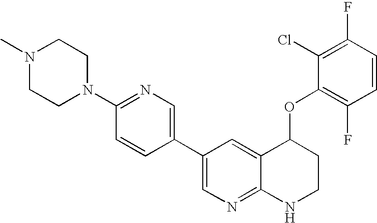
N1(C2=NC=C(C3=CN=C4C(=C3)C(OC3=C(F)C=CC(F)=C3Cl)CCN4)C=C2)CCN(C)CC1
